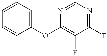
C1(OC2=C(F)C(F)=NC=N2)=CC=CC=C1
